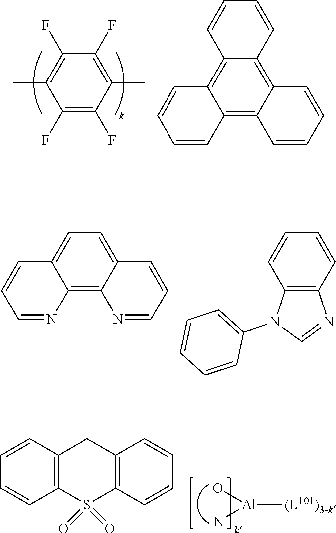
C1(F)=C(F)C(C)=C(F)C(F)=C1C.C1=CC2=C3C(=C4C(=C2C=C1)C=CC=C4)C=CC=C3.C1=NC2=C3C(=CC=C2C=C1)C=CC=N3.C12=C(C=CC=C1)N=CN2C1=CC=CC=C1.[Al]([(L101)3-k])(N)O.C1=CC2=C(C=C1)S(=O)(=O)C1=C(C2)C=CC=C1
